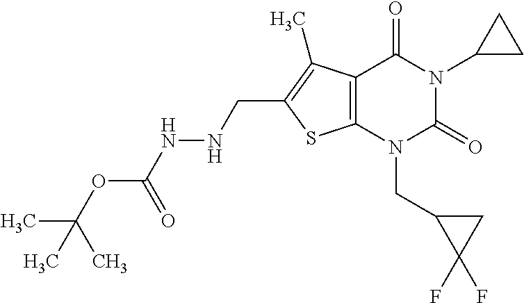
C12=C(N(CC3C(F)(F)C3)C(=O)N(C3CC3)C1=O)SC(CNNC(OC(C)(C)C)=O)=C2C
